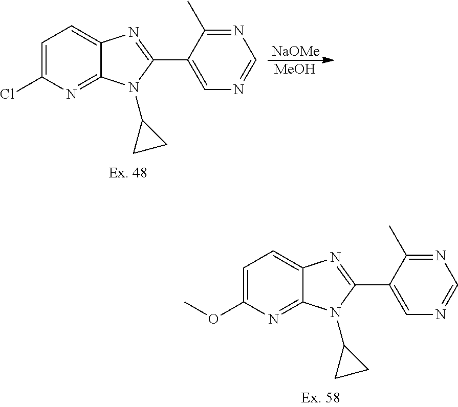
C1=C(Cl)N=C2C(=C1)N=C(C1=CN=CN=C1C)N2C1CC1.[NaOMe].[MeOH].C1=C(OC)N=C2C(=C1)N=C(C1=CN=CN=C1C)N2C1CC1
